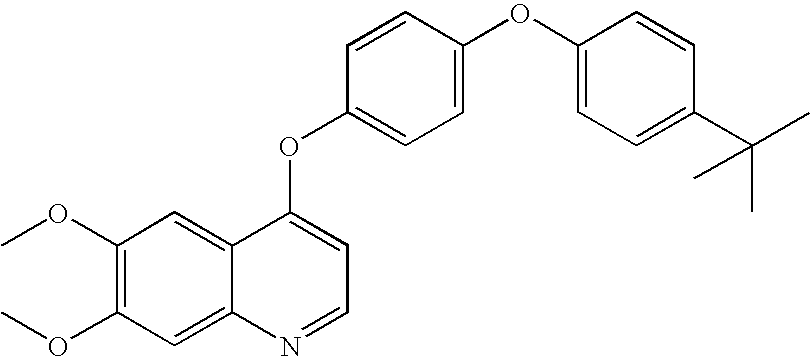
C1=CC(OC2=CC=NC3=CC(OC)=C(OC)C=C23)=CC=C1OC1=CC=C(C(C)(C)C)C=C1
